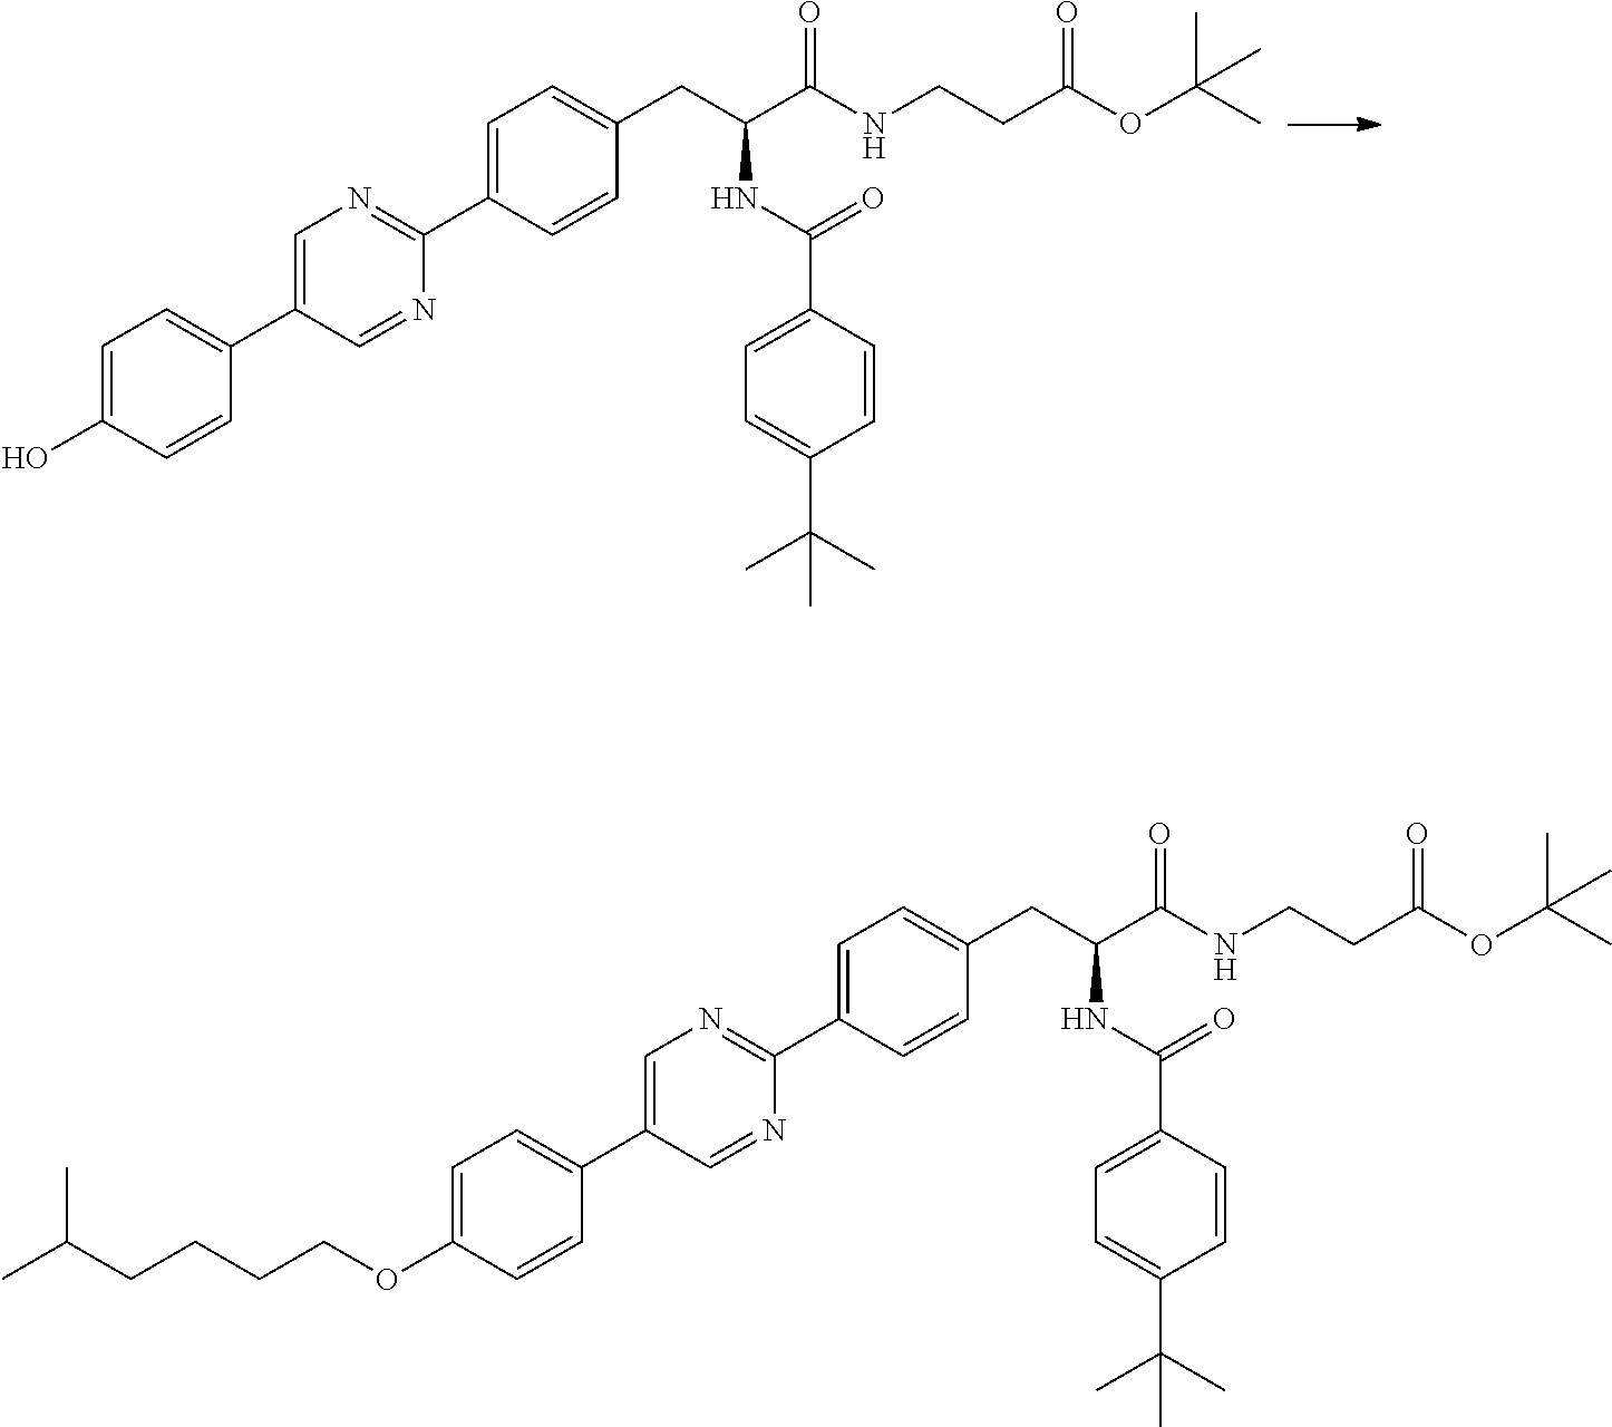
C1=C(C2=CC=C(O)C=C2)C=NC(C2=CC=C(CC(C(NCCC(OC(C)(C)C)=O)=O)NC(C3=CC=C(C(C)(C)C)C=C3)=O)C=C2)=N1.C1=C(C2=CC=C(OCCCCC(C)C)C=C2)C=NC(C2=CC=C(CC(C(NCCC(OC(C)(C)C)=O)=O)NC(C3=CC=C(C(C)(C)C)C=C3)=O)C=C2)=N1
